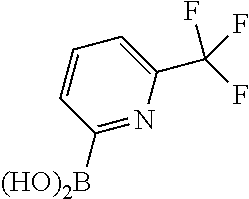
C1([(HO)2B])=NC(C(F)(F)F)=CC=C1
